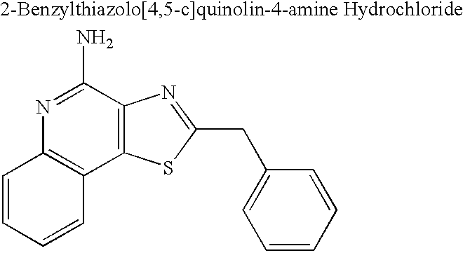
C1=CC=CC2=C1N=C(N)C1=C2SC(CC2=CC=CC=C2)=N1
